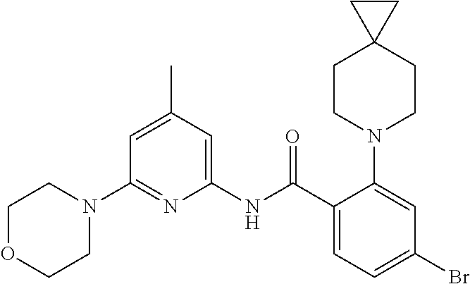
C1(N2CCOCC2)=NC(NC(C2=CC=C(Br)C=C2N2CCC3(CC2)CC3)=O)=CC(C)=C1
